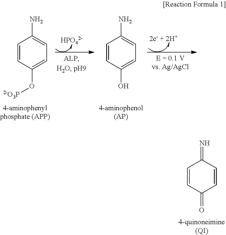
C1=CC(=O)C=CC1=N.C1=CC(O)=CC=C1N.C1=CC(O[2-O3P])=CC=C1N.[HPO42-]
